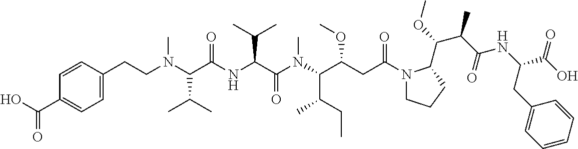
C1=C(CCN(C(C(NC(C(N(C(C(CC(N2CCCC2C(OC)C(C(=O)NC(C(O)=O)CC2=CC=CC=C2)C)=O)OC)C(CC)C)C)=O)C(C)C)=O)C(C)C)C)C=CC(C(O)=O)=C1
